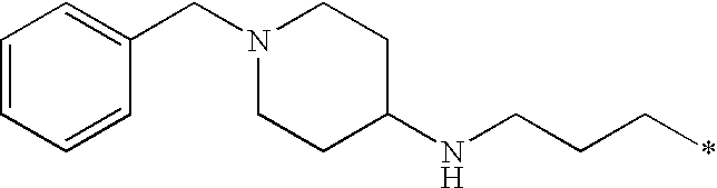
N1(CC2=CC=CC=C2)CCC(NCCC*)CC1
